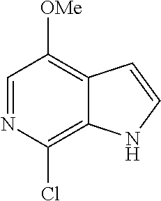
[OMe]C1=C2C(=C(Cl)N=C1)NC=C2
